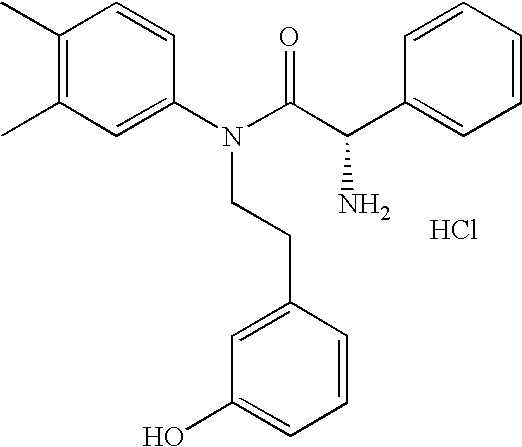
CC1=C(C)C=CC(N(C(=O)C(C2=CC=CC=C2)N)CCC2=CC(O)=CC=C2)=C1.Cl
